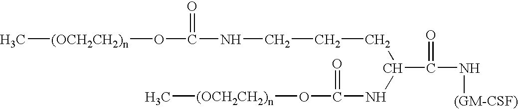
C(C(=O)N[(GM-CSF)])(CCCNC(O[(OCH2CH2)n]C)=O)NC(=O)O[(OCH2CH2)n]C
